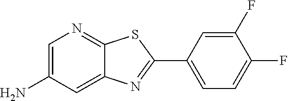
C1(F)=CC(C2=NC3=CC(N)=CN=C3S2)=CC=C1F
